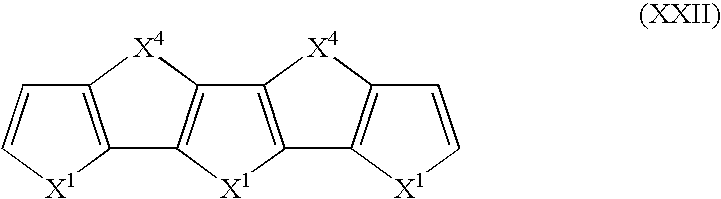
C12=C([X1]C=C1)C1=C([X4]2)C2=C([X1]1)C1=C([X4]2)C=C[X1]1
